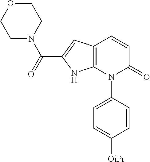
C12=C(C=CC(=O)N1C1=CC=C([OiPr])C=C1)C=C(C(=O)N1CCOCC1)N2
